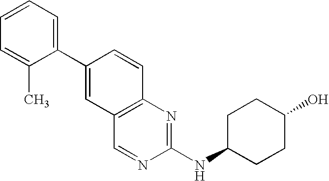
C1=CC=C(C2=CC3=C(C=C2)N=C(NC2CCC(O)CC2)N=C3)C(C)=C1
